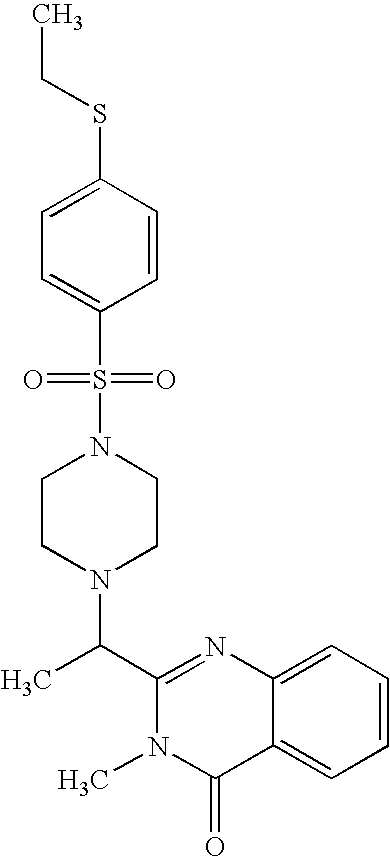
C(C)(N1CCN(S(=O)(=O)C2=CC=C(SCC)C=C2)CC1)C1=NC2=CC=CC=C2C(=O)N1C
